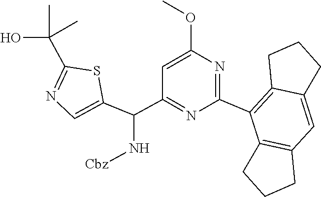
C1(C2=C3CCCC3=CC3=C2CCC3)=NC(OC)=CC(C(C2=CN=C(C(O)(C)C)S2)N[Cbz])=N1
